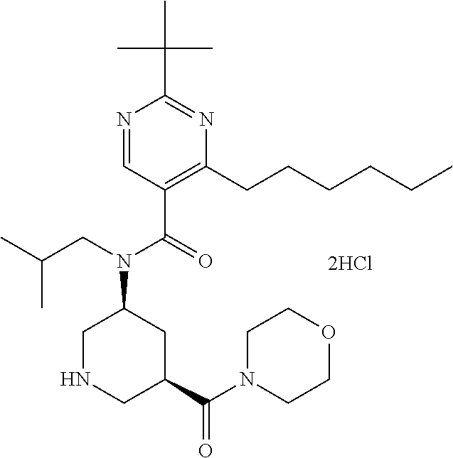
C1NCC(C(N2CCOCC2)=O)CC1N(CC(C)C)C(=O)C1=C(CCCCCC)N=C(C(C)(C)C)N=C1
